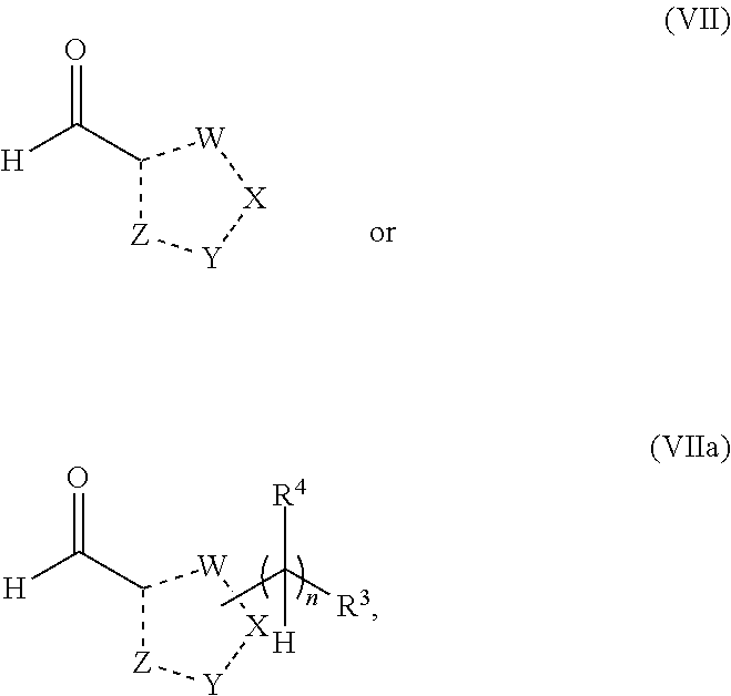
C(C1[Z][Y][X][W]1)([H])=O.CC([R3])([R4])[H].C(C1[Z][Y][X][W]1)([H])=O
